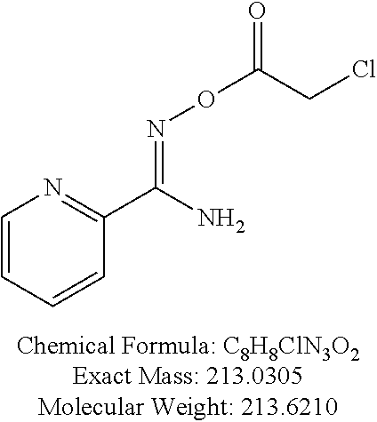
C1=CC=CC(C(N)=NOC(CCl)=O)=N1
